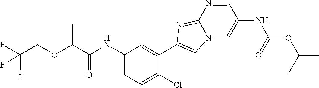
C1(NC(C(OCC(F)(F)F)C)=O)=CC=C(Cl)C(C2=CN3C=C(NC(OC(C)C)=O)C=NC3=N2)=C1
